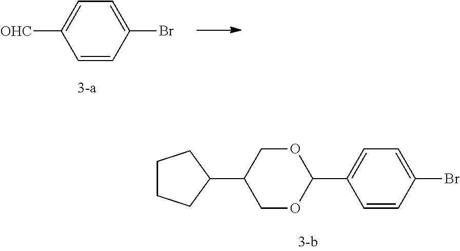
C1=CC(Br)=CC=C1[OHC].C1=CC(Br)=CC=C1C1OCC(C2CCCC2)CO1
